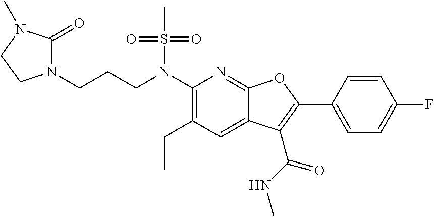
C1(N(CCCN2C(=O)N(C)CC2)S(C)(=O)=O)=C(CC)C=C2C(=N1)OC(C1=CC=C(F)C=C1)=C2C(NC)=O
